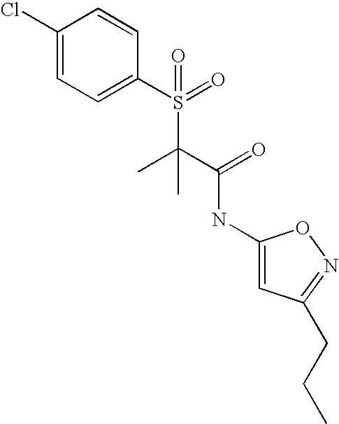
C1(Cl)=CC=C(S(=O)(C(C(=O)NC2=CC(CCC)=NO2)(C)C)=O)C=C1
